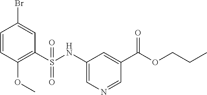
C1=CC(OC)=C(S(NC2=CN=CC(C(OCCC)=O)=C2)(=O)=O)C=C1Br
